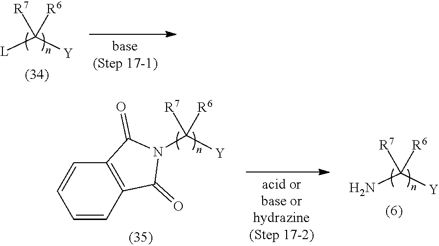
[L]C([Y])([R7])[R6].C12=C(C=CC=C1)C(=O)N(C([Y])([R7])[R6])C2=O.NC([Y])([R7])[R6]
